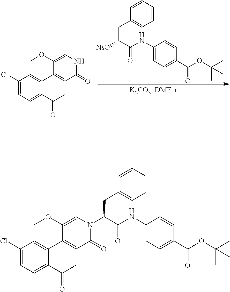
C1=CC=CC=C1CC(C(NC1=CC=C(C(OC(C)(C)C)=O)C=C1)=O)[NsO].C1(Cl)=CC=C(C(C)=O)C(C2=CC(=O)NC=C2OC)=C1.C1(Cl)=CC=C(C(C)=O)C(C2=CC(=O)N(C(C(NC3=CC=C(C(OC(C)(C)C)=O)C=C3)=O)CC3=CC=CC=C3)C=C2OC)=C1
